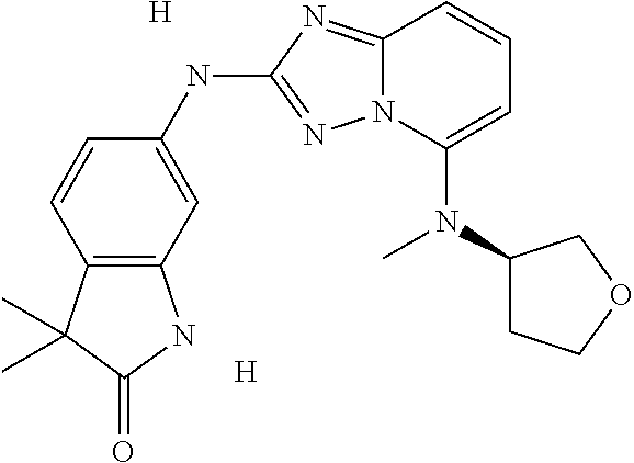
C12=C(C=C(NC3=NN4C(=N3)C=CC=C4N(C3CCOC3)C)C=C1)NC(=O)C2(C)C.[H].[H]
